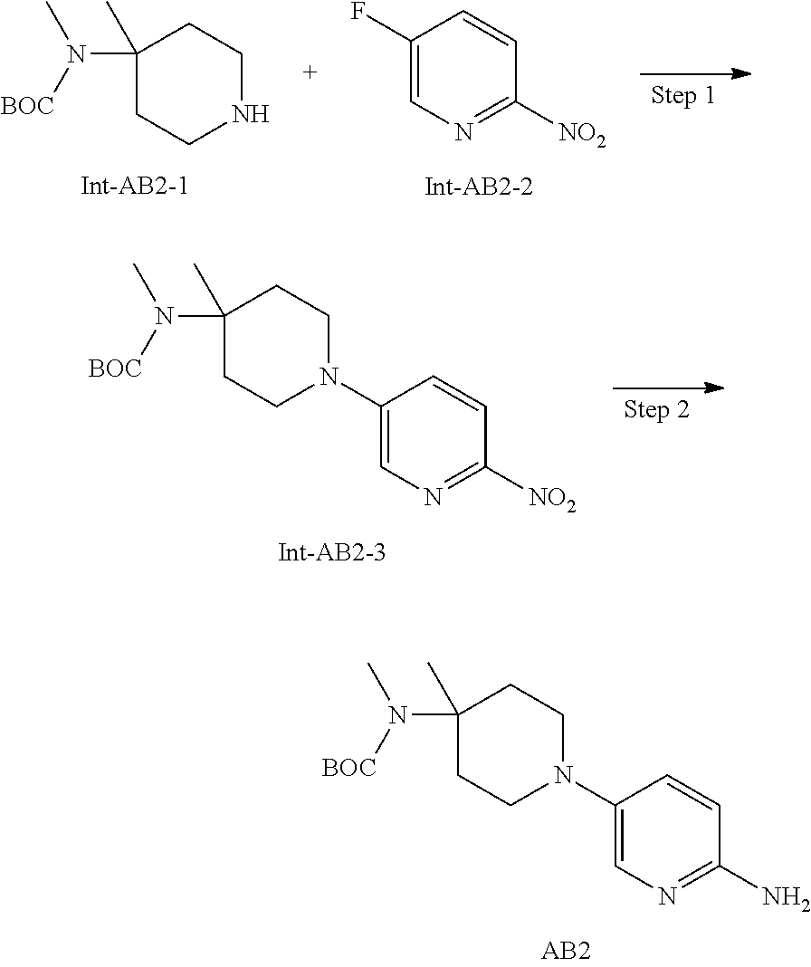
C1=C(F)C=CC([NO2])=N1.C1(N([BOC])C)(C)CCNCC1.C1=C(N2CCC(N([BOC])C)(C)CC2)C=CC([NO2])=N1.C1=C(N2CCC(N([BOC])C)(C)CC2)C=CC(N)=N1
